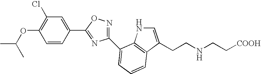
CC(OC1=C(Cl)C=C(C2=NC(C3=CC=CC4=C3NC=C4CCNCC[COOH])=NO2)C=C1)C
